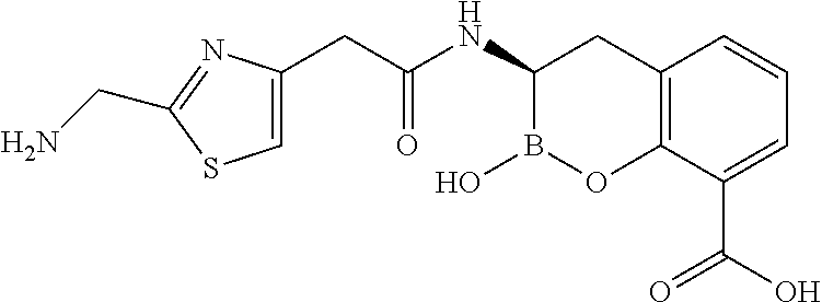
C12=C(C(C(O)=O)=CC=C1)OB(O)C(NC(CC1=CSC(CN)=N1)=O)C2
